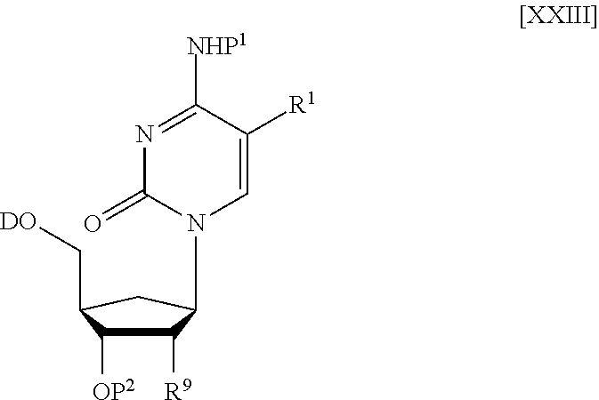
C1([R9])C([OP2])C(C[DO])CC1N1C=C([R1])C([NHP1])=NC1=O
